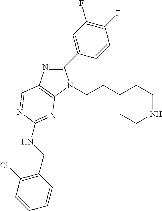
C1(C2=CC(F)=C(F)C=C2)=NC2=C(N1CCC1CCNCC1)N=C(NCC1=C(Cl)C=CC=C1)N=C2
